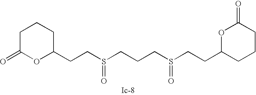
C1C(=O)OC(CCS(=O)CCCS(=O)CCC2CCCC(=O)O2)CC1
